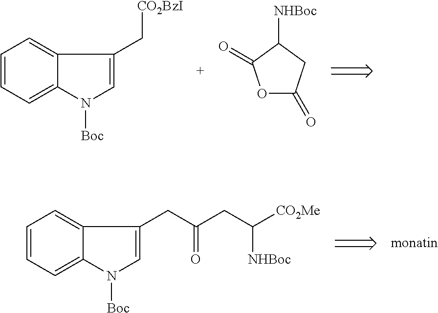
C1=CC=C2C(=C1)C(CC(=O)CC([CO2Me])[NHBoc])=CN2[Boc].C1=CC=C2C(=C1)C(C[CO2BzI])=CN2[Boc].O1C(=O)CC([NHBoc])C1=O
